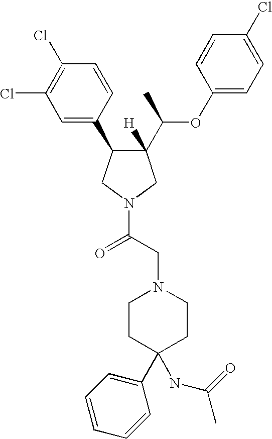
C1(C(C)OC2=CC=C(Cl)C=C2)([H])C(C2=CC(Cl)=C(Cl)C=C2)CN(C(CN2CCC(C3=CC=CC=C3)(NC(C)=O)CC2)=O)C1
